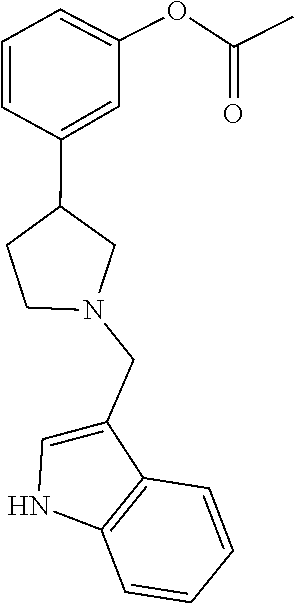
C1(CN2CC(C3=CC(OC(C)=O)=CC=C3)CC2)=CNC2=C1C=CC=C2
